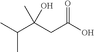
C(C(CC(O)=O)(C)O)(C)C
